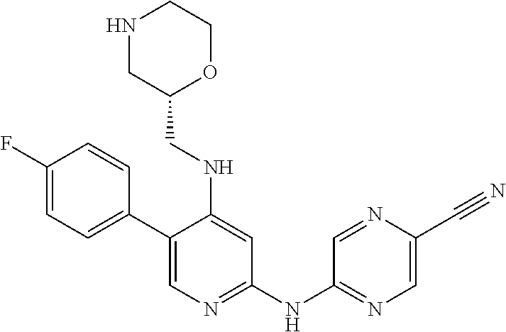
C1(C2=CC=C(F)C=C2)=CN=C(NC2=NC=C(C#N)N=C2)C=C1NCC1OCCNC1
